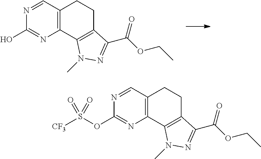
C12=C(C=NC(O)=N1)CCC1=C2N(C)N=C1C(OCC)=O.C12=C(C=NC(OS([CF3])(=O)=O)=N1)CCC1=C2N(C)N=C1C(OCC)=O
